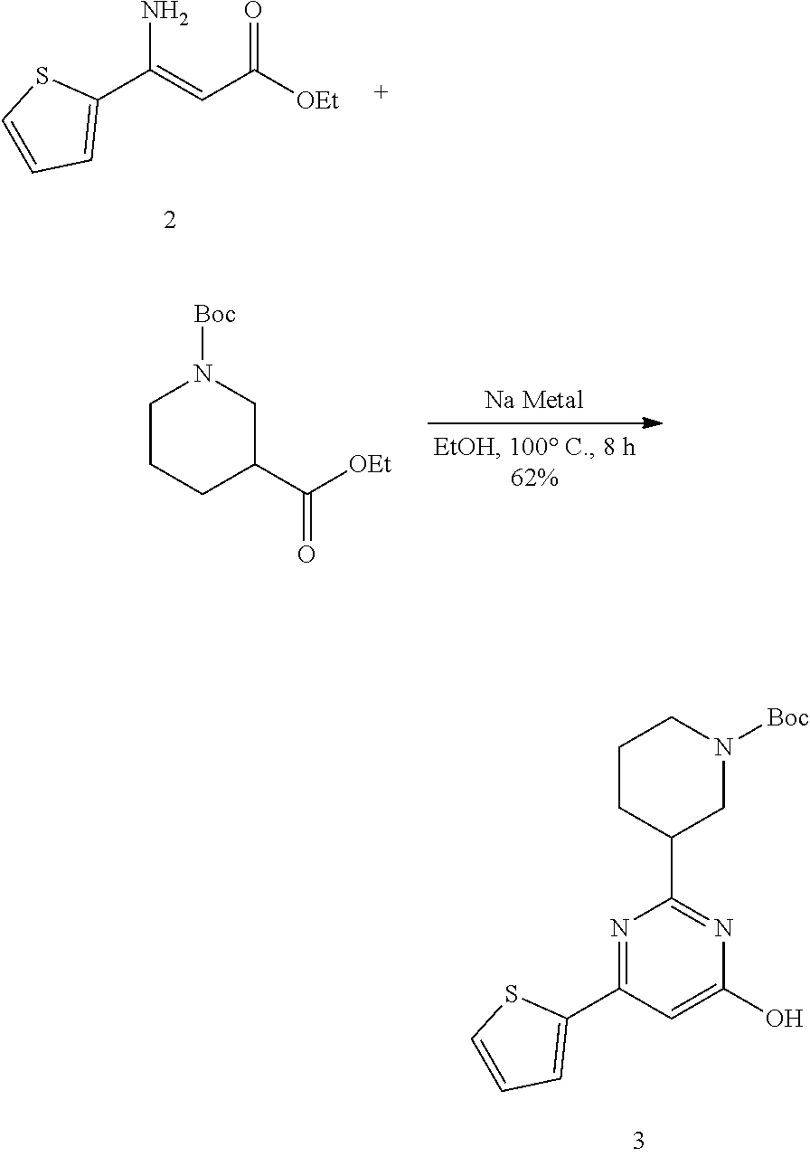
N1=C(C2=CC=CS2)C=C(O)N=C1C1CN([Boc])CCC1.NC(C1=CC=CS1)=CC([OEt])=O.C1CCC(C([OEt])=O)CN1[Boc]
